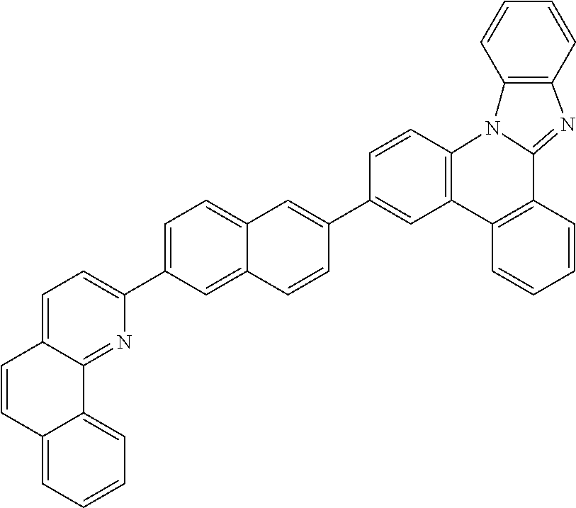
C12=CC=C(C3=CC=C4C(=N3)C3=CC=CC=C3C=C4)C=C1C=CC(C1=CC3=C(C=C1)N1C(=NC4=C1C=CC=C4)C1=C3C=CC=C1)=C2
